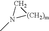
CN1[(CH2)m]C1
